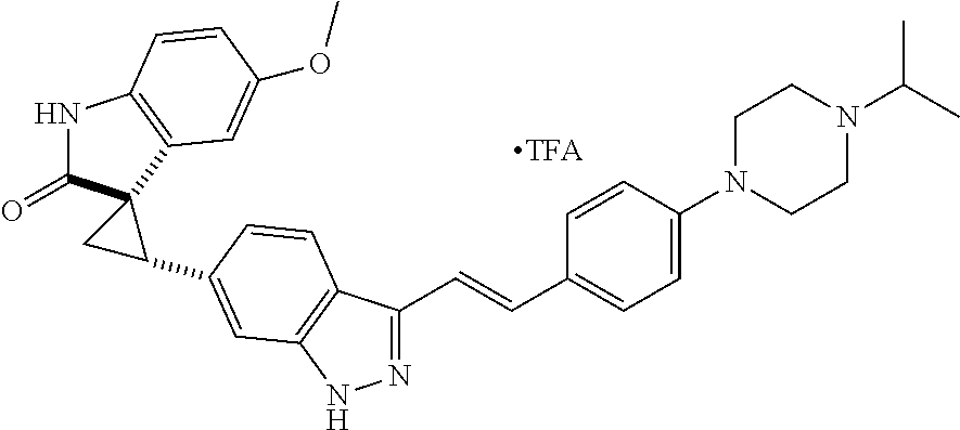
N1=C(C=CC2=CC=C(N3CCN(C(C)C)CC3)C=C2)C2=C(N1)C=C(C1CC13C(=O)NC1=C3C=C(OC)C=C1)C=C2
